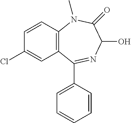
C12=C(C=CC(Cl)=C1)N(C)C(=O)C(O)N=C2C1=CC=CC=C1
